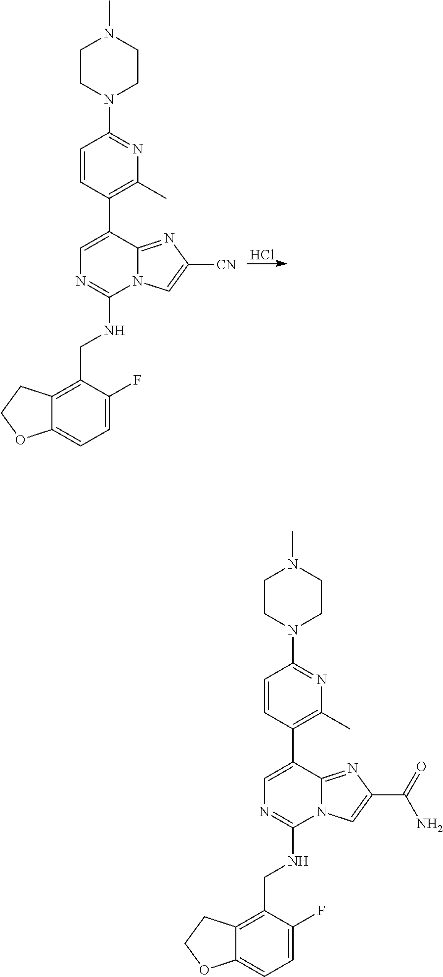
Cl.C1=CC(C2=CN=C(NCC3=C4C(=CC=C3F)OCC4)N3C2=NC([CN])=C3)=C(C)N=C1N1CCN(C)CC1.C1=CC(C2=CN=C(NCC3=C4C(=CC=C3F)OCC4)N3C2=NC(C(=O)N)=C3)=C(C)N=C1N1CCN(C)CC1
